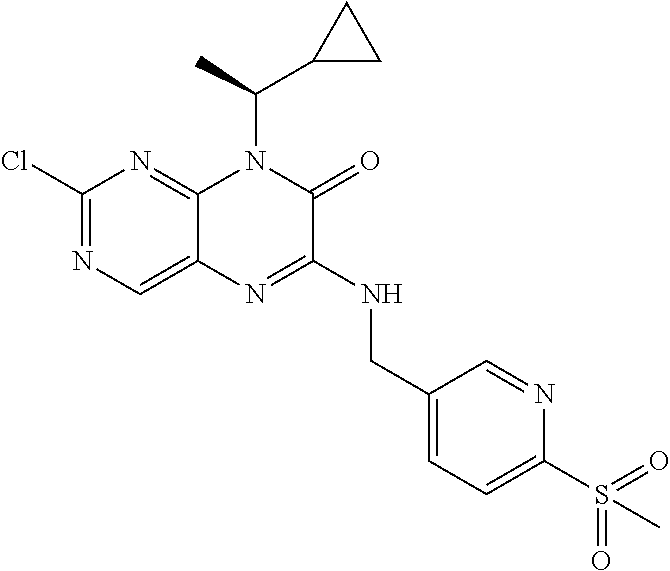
C1(Cl)=NC=C2C(=N1)N(C(C)C1CC1)C(=O)C(NCC1=CC=C(S(=O)(=O)C)N=C1)=N2
